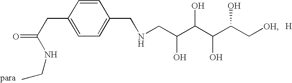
C1(CC(=O)NCC)=CC=C(CNCC(C(C(C(C[OH])O)O)O)O)C=C1.[H]
